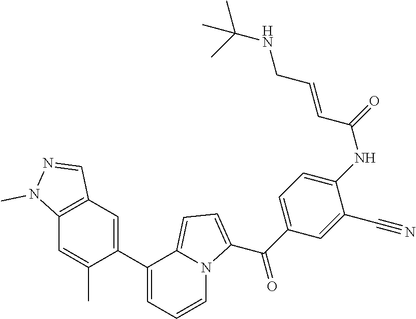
C1(C2=CC3=C(C=C2C)N(C)N=C3)=CC=CN2C1=CC=C2C(C1=CC=C(NC(=O)C=CCNC(C)(C)C)C(C#N)=C1)=O
